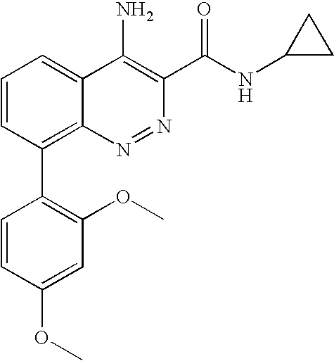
C1=C(OC)C=CC(C2=C3C(=CC=C2)C(N)=C(C(NC2CC2)=O)N=N3)=C1OC
